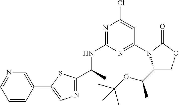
C(C)(NC1=NC(Cl)=CC(N2C(C(OC(C)(C)C)C)COC2=O)=N1)C1=NC=C(C2=CN=CC=C2)S1
